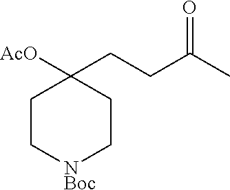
C1C[NBoc]CCC1(CCC(C)=O)[AcO]
